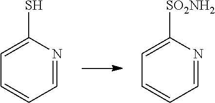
C1=NC(S)=CC=C1.C1=NC([SO2NH2])=CC=C1
